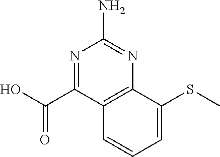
N1=C(C(O)=O)C2=C(N=C1N)C(SC)=CC=C2
